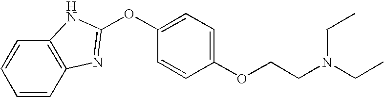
C1=CC2=C(C=C1)NC(OC1=CC=C(OCCN(CC)CC)C=C1)=N2
